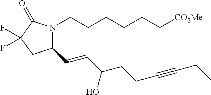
C1(C=CC(CCC#CCC)O)N(CCCCCC[CO2Me])C(=O)C(F)(F)C1
